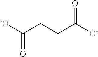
[-O]C(CCC([O-])=O)=O
